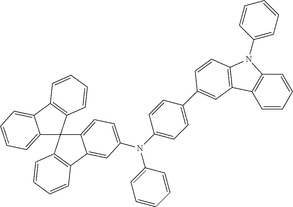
N(C1=CC=C(C2=CC3=C(N(C4=CC=CC=C4)C4=C3C=CC=C4)C=C2)C=C1)(C1=CC=CC=C1)C1=CC=C2C3(C4=CC=CC=C4C4=C3C=CC=C4)C3=C(C2=C1)C=CC=C3
